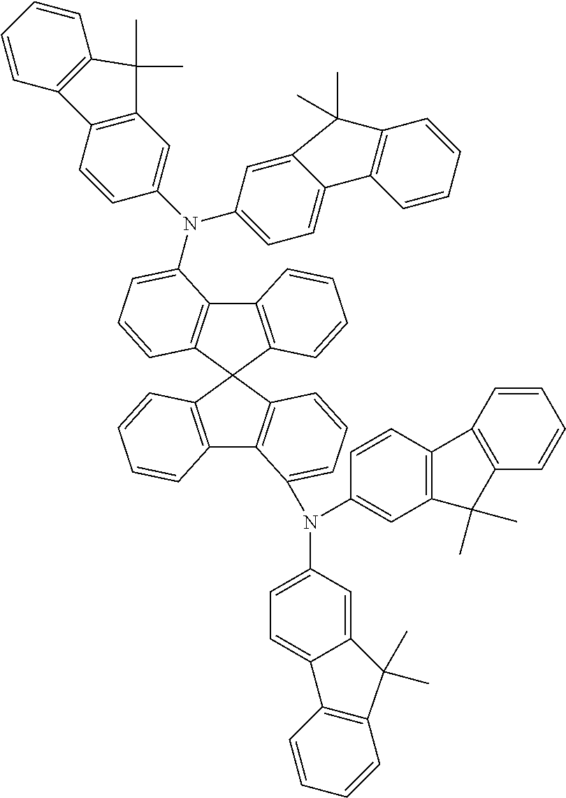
C12=C(C3(C4=C1C(N(C1=CC5=C(C=C1)C1=C(C=CC=C1)C5(C)C)C1=CC=C5C(=C1)C(C)(C)C1=C5C=CC=C1)=CC=C4)C1=C(C4=C3C=CC=C4N(C3=CC=C4C(=C3)C(C)(C)C3=C4C=CC=C3)C3=CC4=C(C=C3)C3=C(C=CC=C3)C4(C)C)C=CC=C1)C=CC=C2
